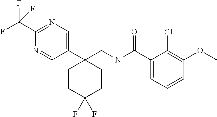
C1(CNC(C2=CC=CC(OC)=C2Cl)=O)(C2=CN=C(C(F)(F)F)N=C2)CCC(F)(F)CC1
